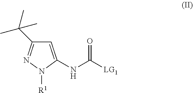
[LG1]C(NC1=CC(C(C)(C)C)=NN1[R1])=O
